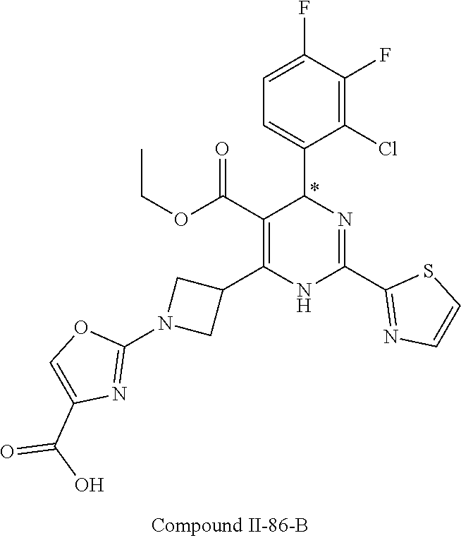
C1(F)=C(Cl)C(C2N=C(C3=NC=CS3)NC(C3CN(C4=NC(C(O)=O)=CO4)C3)=C2C(OCC)=O)=CC=C1F
